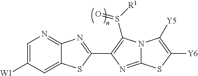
C1=C([W1])C=C2C(=N1)N=C(C1=C(S([R1])=O)N3C(=N1)SC([Y6])=C3[Y5])S2
